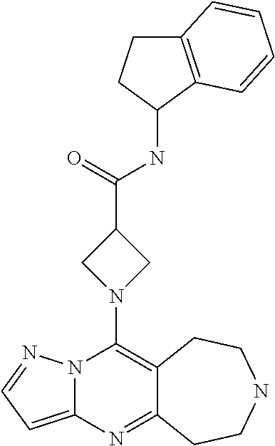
N12C(=CC=N1)N=C1C(=C2N2CC(C(=O)NC3C4=C(CC3)C=CC=C4)C2)CCNCC1
